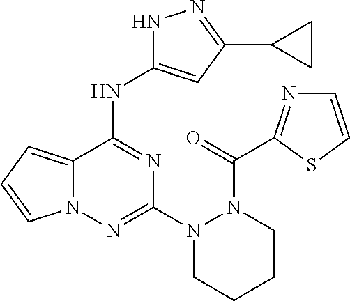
C12=CC=CN1N=C(N1CCCCN1C(=O)C1=NC=CS1)N=C2NC1=CC(C2CC2)=NN1
